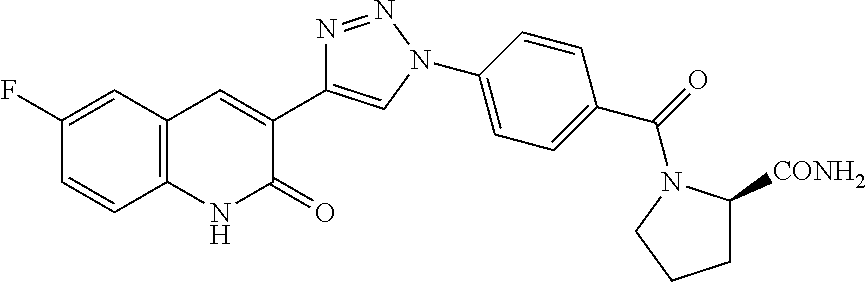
C1(F)=CC2=C(C=C1)NC(=O)C(C1=CN(C3=CC=C(C(=O)N4C([CONH2])CCC4)C=C3)N=N1)=C2
